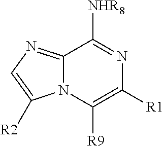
N12C(=NC=C1[R2])C([NHR8])=NC([R1])=C2[R9]
